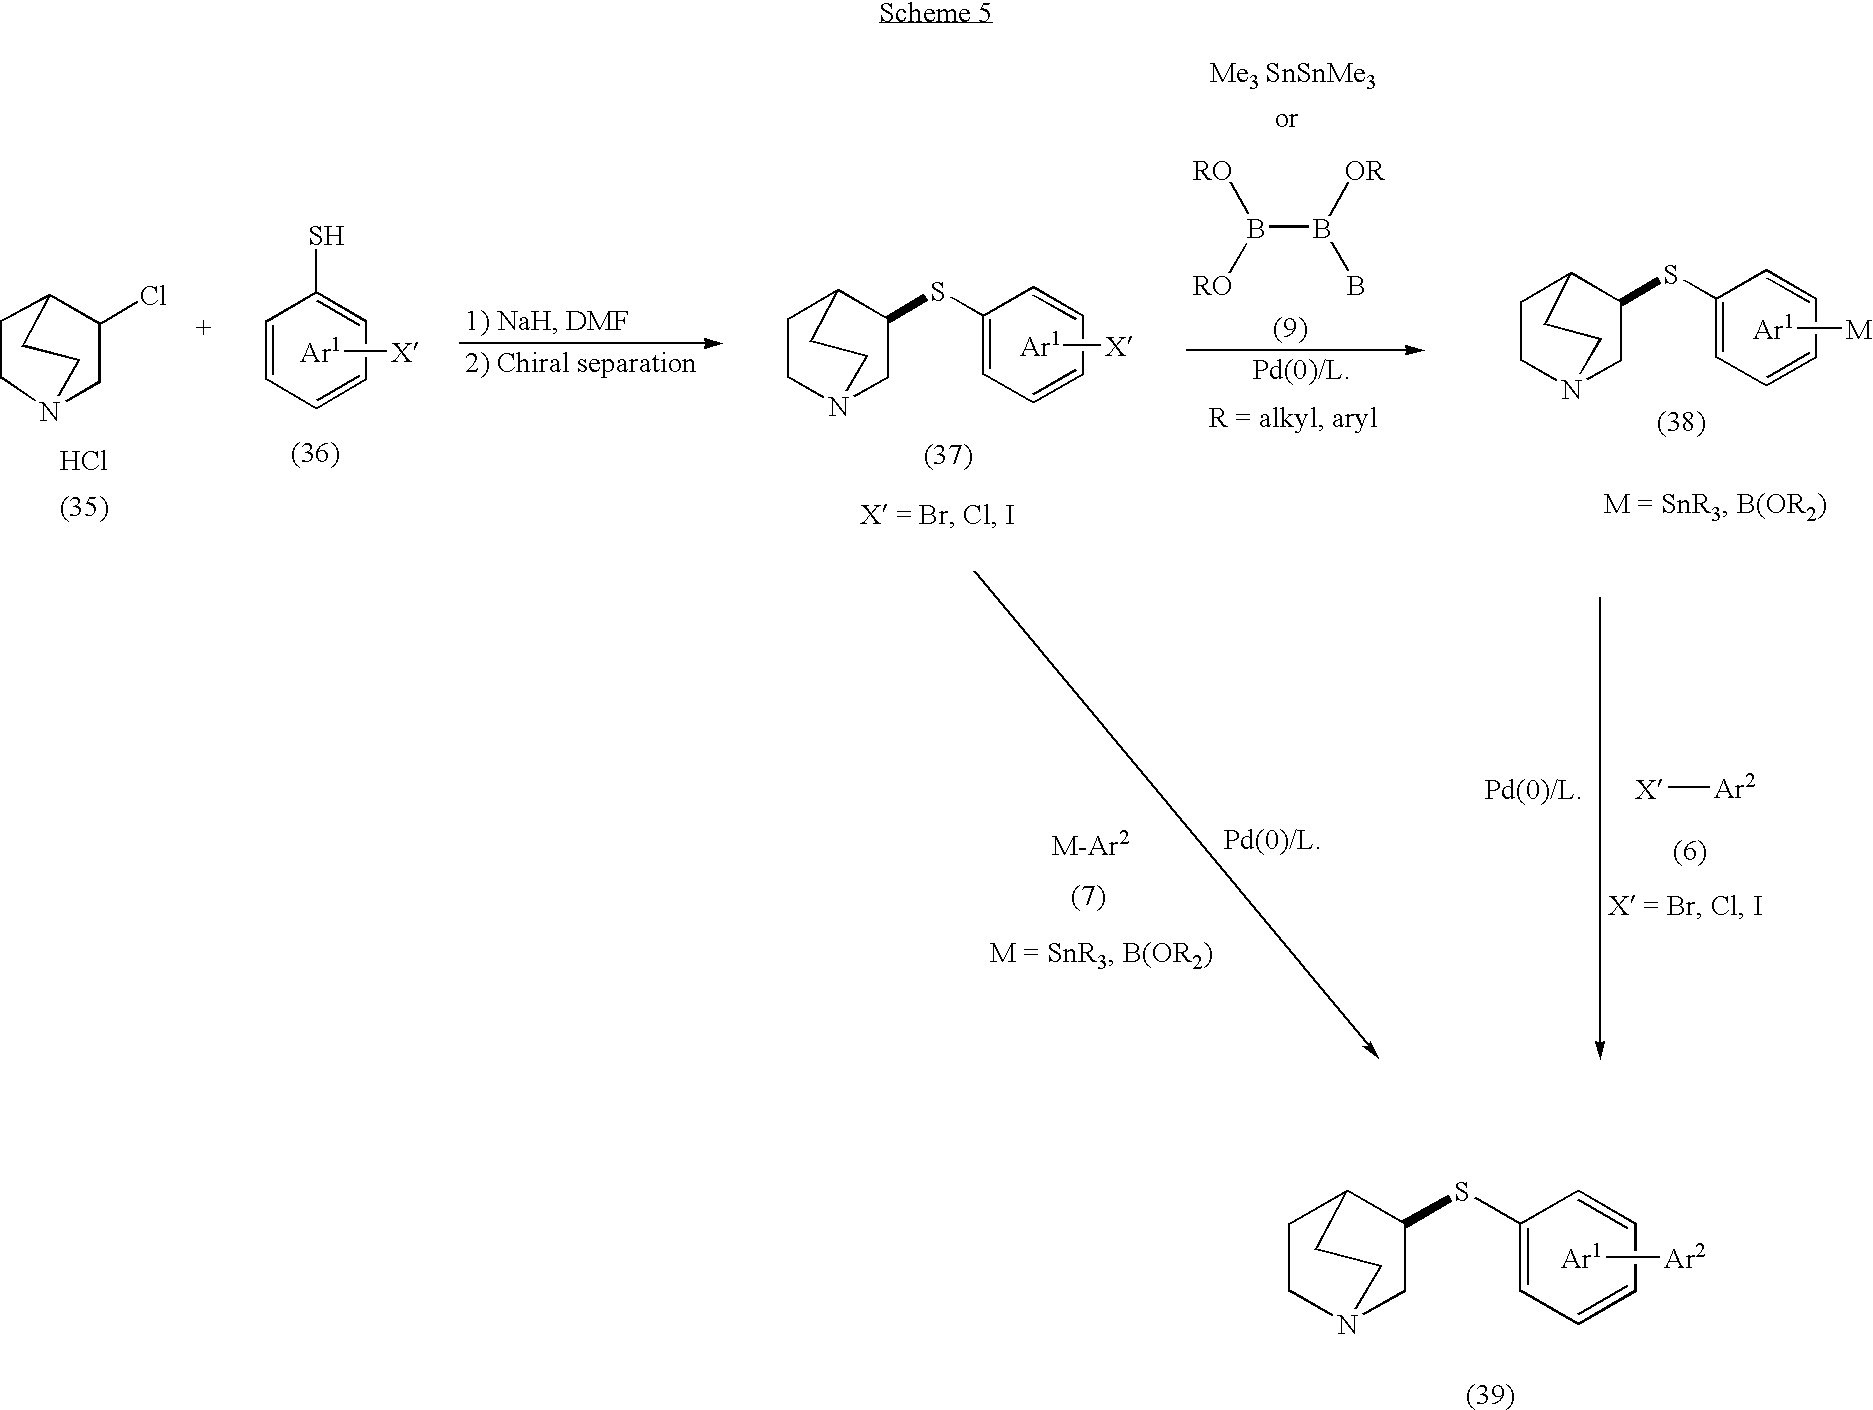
[Ar1][Ar2].C1=C(SC2CN3CCC2CC3)C=CC=C1.[Ar1][X].C1=CC(S)=CC=C1.[X][Ar2].[Ar1][X].C1C(SC2=CC=CC=C2)C2CCN1CC2.[Ar1][M].C1C(SC2=CC=CC=C2)C2CCN1CC2.C1C(Cl)C2CCN1CC2.Cl.B([RO])([RO])B([OR])B.[Me3 SnSnMe3]
